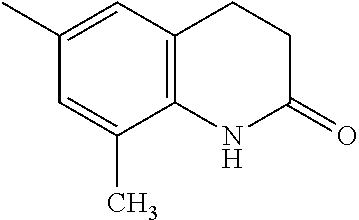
C12=C(NC(=O)CC1)C(C)=CC(C)=C2
